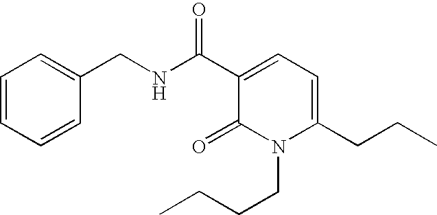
C1=CC=CC(CNC(C2=CC=C(CCC)N(CCCC)C2=O)=O)=C1
